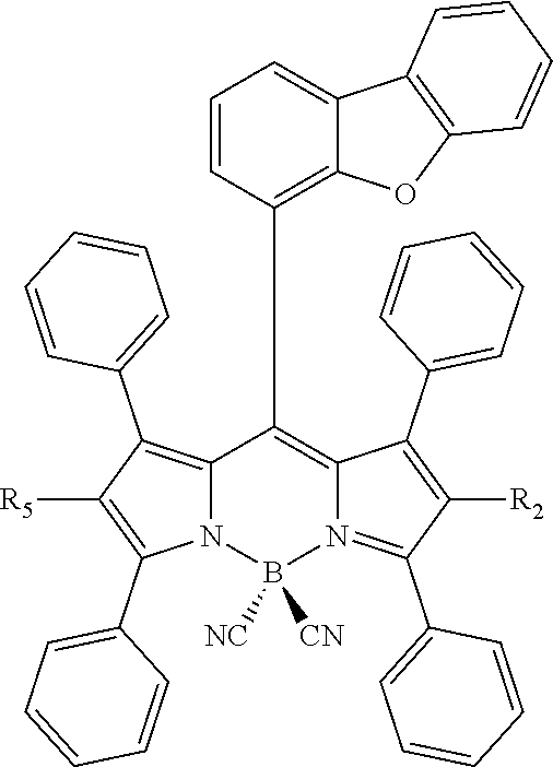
C12=C(C3=CC=CC=C3)C([R5])=C(C3=CC=CC=C3)N1B([NC])([CN])N1=C(C3=CC=CC=C3)C([R2])=C(C3=CC=CC=C3)C1=C2C1=C2C(=CC=C1)C1=C(O2)C=CC=C1
